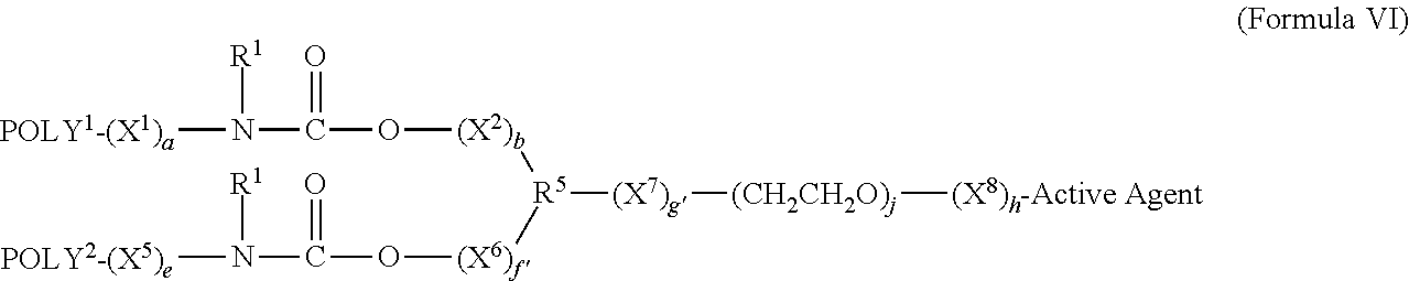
[POLY1-(X1)a]N(C(O[(X2)b][R5]([(X6)f]OC(N([POLY2-(X5)e])[R1])=O)[(X7)g][(CH2CH2O)j][(X8)h-Active Agent])=O)[R1]
